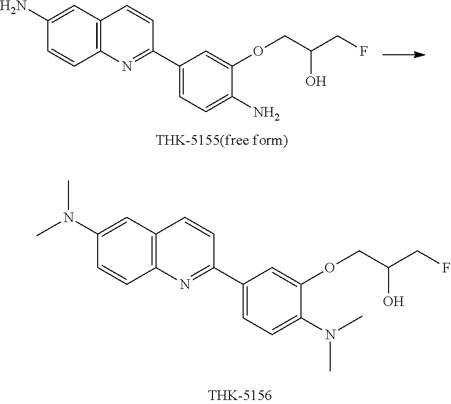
C12=C(C=C(N)C=C1)C=CC(C1=CC=C(N)C(OCC(CF)O)=C1)=N2.C12=C(C=C(N(C)C)C=C1)C=CC(C1=CC=C(N(C)C)C(OCC(CF)O)=C1)=N2
